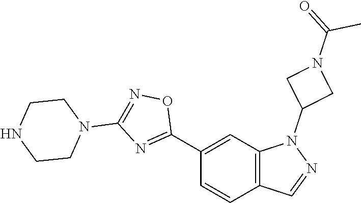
C1(C2=NC(N3CCNCC3)=NO2)=CC2=C(C=C1)C=NN2C1CN(C(=O)C)C1
